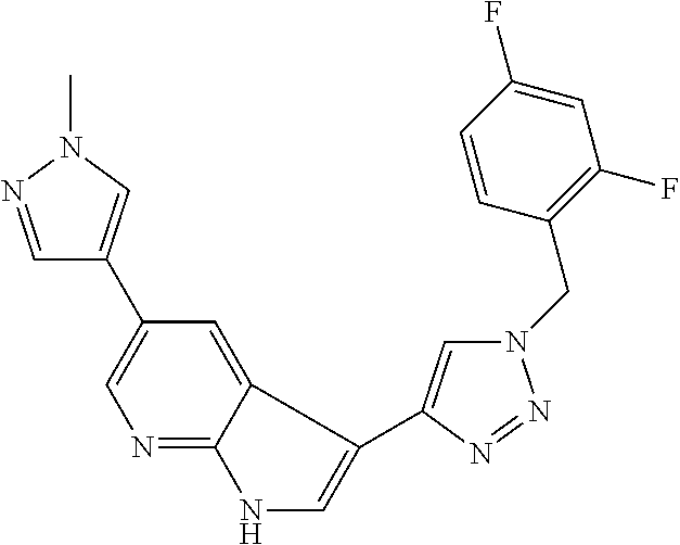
C1=NN(C)C=C1C1=CN=C2C(=C1)C(C1=CN(CC3=C(F)C=C(F)C=C3)N=N1)=CN2
